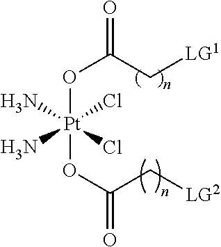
O(C(C[LG1])=O)[Pt](OC(C[LG2])=O)(N)(N)(Cl)Cl
